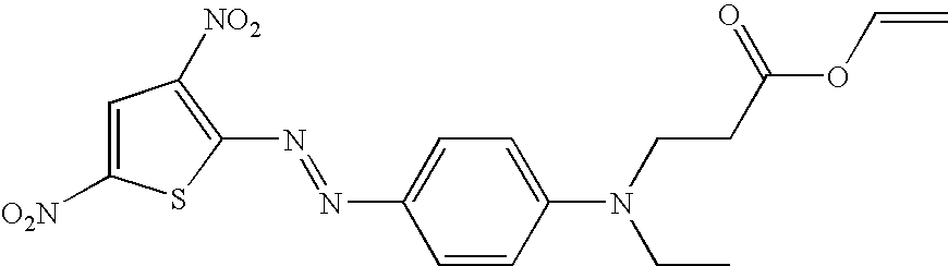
C1(N=NC2=CC=C(N(CCC(OC=C)=O)CC)C=C2)=C([NO2])C=C([O2N])S1
